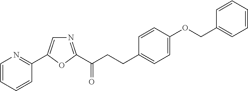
N1=C(C(CCC2=CC=C(OCC3=CC=CC=C3)C=C2)=O)OC(C2=NC=CC=C2)=C1
